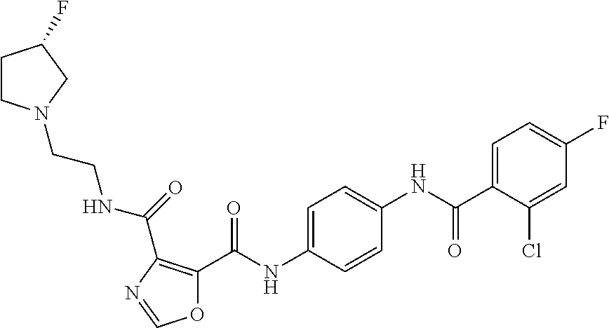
C1=C(C(NC2=CC=C(NC(=O)C3=C(C(=O)NCCN4CCC(F)C4)N=CO3)C=C2)=O)C(Cl)=CC(F)=C1
